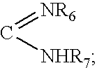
[NR6]=C[NHR7]
